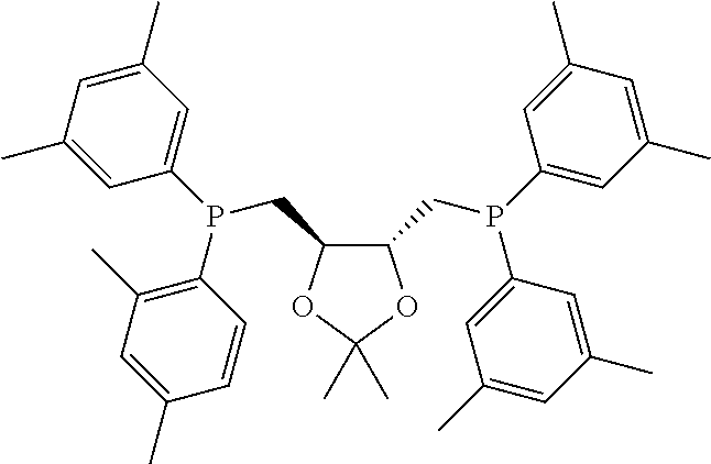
C1=C(C)C=C(P(C2=C(C)C=C(C)C=C2)CC2C(CP(C3=CC(C)=CC(C)=C3)C3=CC(C)=CC(C)=C3)OC(C)(C)O2)C=C1C
